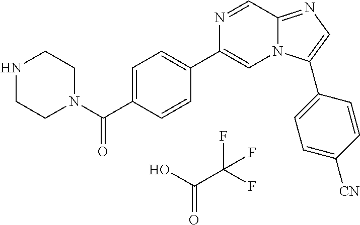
C1=C(C(N2CCNCC2)=O)C=CC(C2=CN3C(=NC=C3C3=CC=C([CN])C=C3)C=N2)=C1.OC(C(F)(F)F)=O
